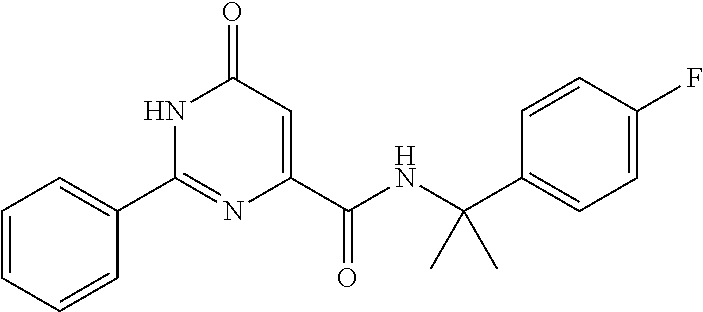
C1=CC=CC(C2=NC(C(=O)NC(C3=CC=C(F)C=C3)(C)C)=CC(=O)N2)=C1
